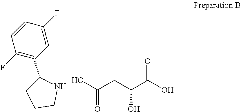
C1=C(F)C=CC(F)=C1C1CCCN1.OC(CC(C(O)=O)O)=O
